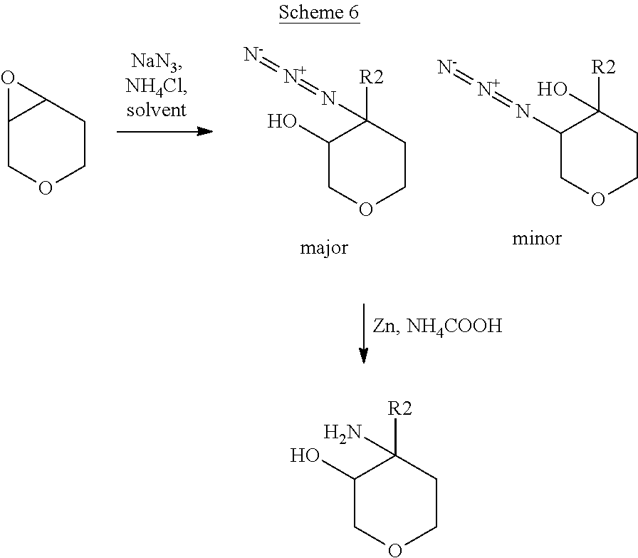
C1(O)COCCC1(N=[N+]=[N-])[R2].C1OCCC([R2])(O)C1N=[N+]=[N-].C12COCCC1O2.C1(O)COCCC1(N)[R2]
